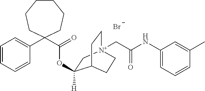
C1=CC=CC(C2(C(OC3([H])C[N+]4(CC(NC5=CC=CC(C)=C5)=O)CCC3CC4)=O)CCCCCC2)=C1.[Br-]
